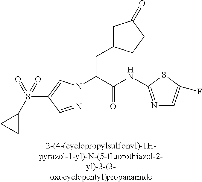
N1=CC(S(=O)(=O)C2CC2)=CN1C(C(NC1=NC=C(F)S1)=O)CC1CC(=O)CC1
